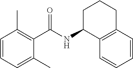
C1(C)=CC=CC(C)=C1C(NC1C2=C(CCC1)C=CC=C2)=O
